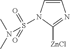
C1=CN(S(=O)(=O)N(C)C)C([ZnCl])=N1
